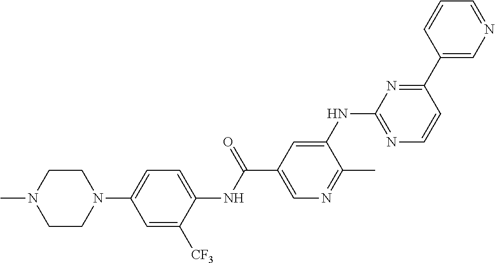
N1(C2=CC=C(NC(C3=CN=C(C)C(NC4=NC=CC(C5=CN=CC=C5)=N4)=C3)=O)C([CF3])=C2)CCN(C)CC1
